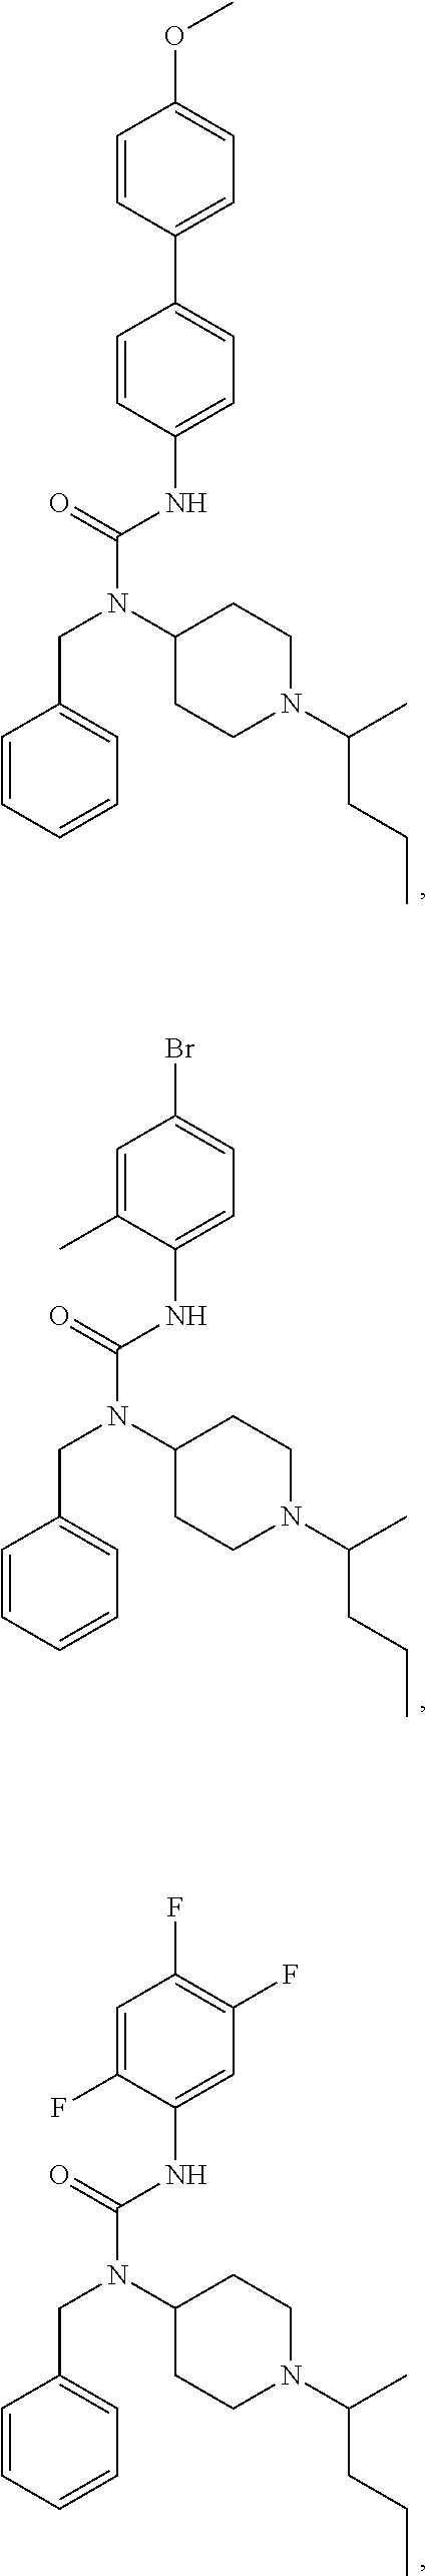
C1=CC(NC(N(C2CCN(C(CCC)C)CC2)CC2=CC=CC=C2)=O)=CC=C1C1=CC=C(OC)C=C1.C1=C(C)C(NC(N(C2CCN(C(CCC)C)CC2)CC2=CC=CC=C2)=O)=CC=C1Br.C1=C(F)C(NC(N(C2CCN(C(CCC)C)CC2)CC2=CC=CC=C2)=O)=CC(F)=C1F
